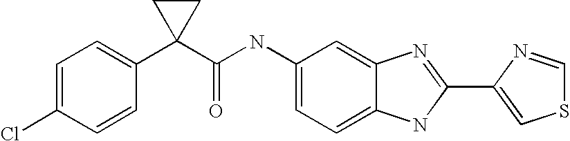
C1=C2C(=CC=C1NC(C1(C3=CC=C(Cl)C=C3)CC1)=O)NC(C1=CSC=N1)=N2
